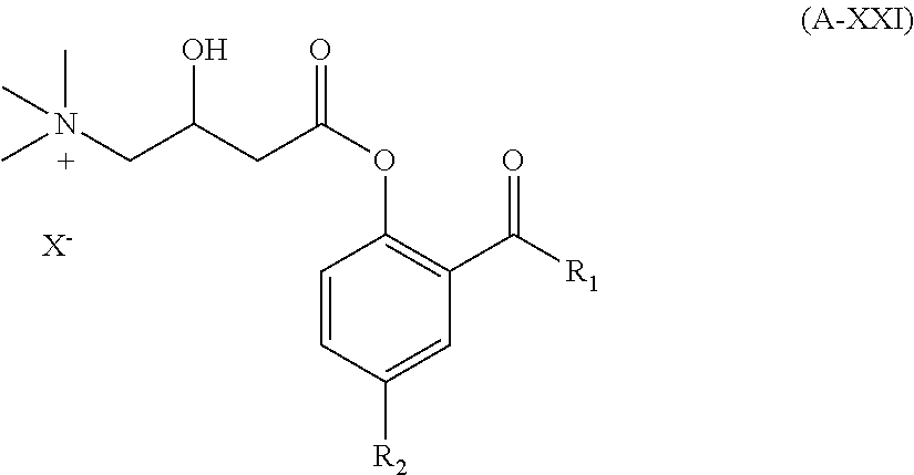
C1=CC([R2])=CC(C([R1])=O)=C1OC(CC(CN(C)(C)C)O)=O.[X-]
